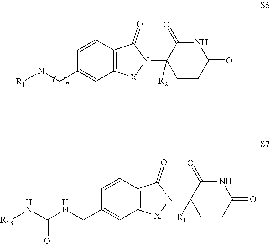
C1=CC2=C(C=C1CN[R1])[X]N(C1([R2])C(=O)NC(=O)CC1)C2=O.C1=CC2=C(C=C1CNC(N[R13])=O)[X]N(C1([R14])C(=O)NC(=O)CC1)C2=O
